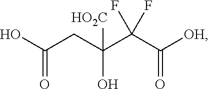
OC(CC(C(C([OH])=O)(F)F)([HO2C])O)=O
